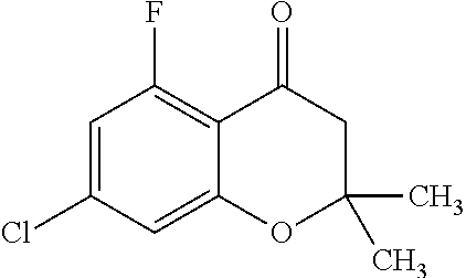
C1=C(Cl)C=C2C(=C1F)C(=O)CC(C)(C)O2
